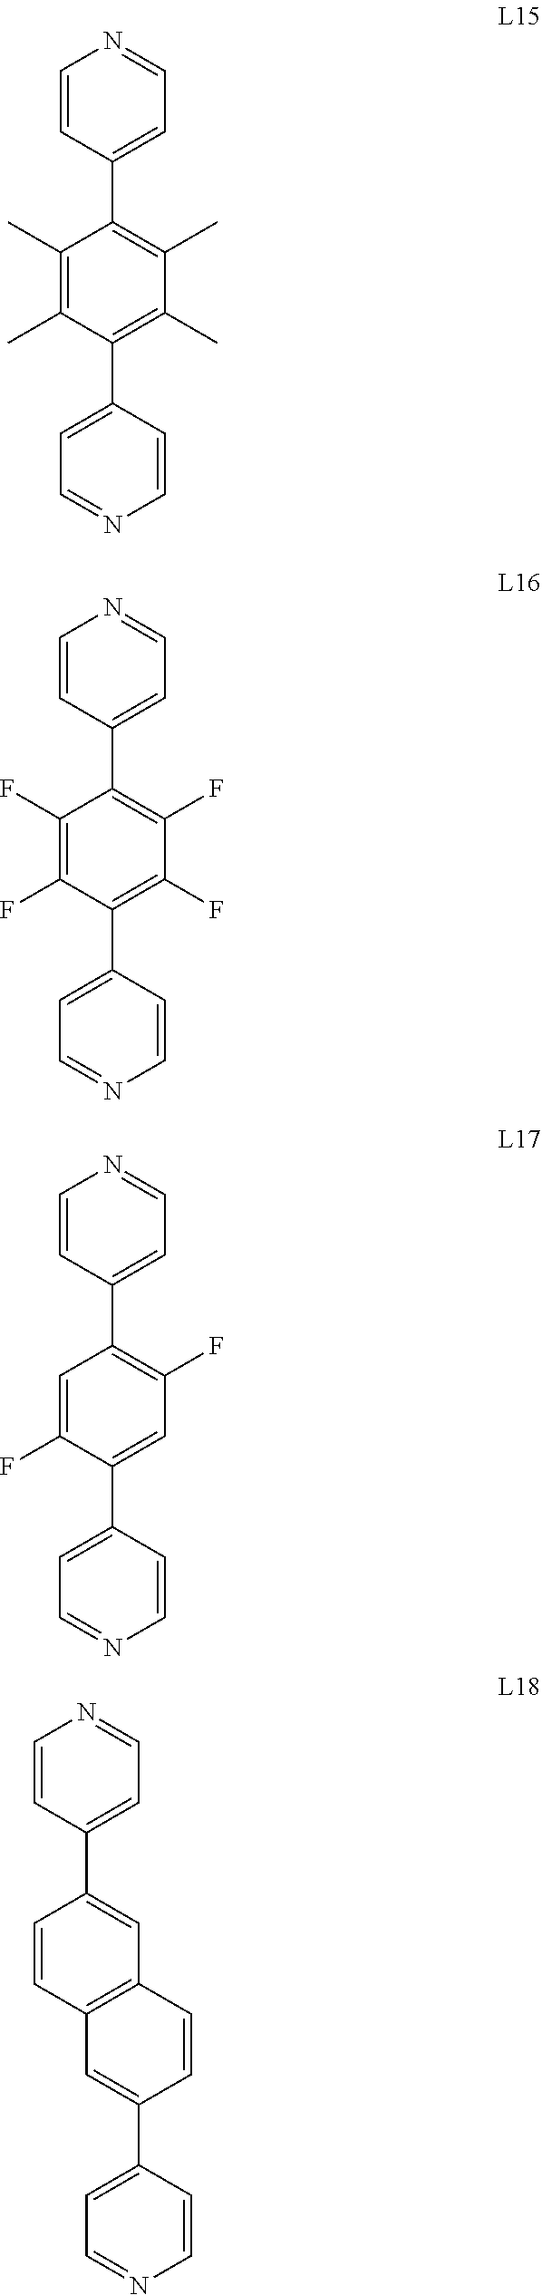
C1=CC(C2=C(C)C(C)=C(C3=CC=NC=C3)C(C)=C2C)=CC=N1.C1=CC(C2=C(F)C(F)=C(C3=CC=NC=C3)C(F)=C2F)=CC=N1.C1=CC(C2=C(F)C=C(C3=CC=NC=C3)C(F)=C2)=CC=N1.C1=CC(C2=CC3=C(C=C2)C=C(C2=CC=NC=C2)C=C3)=CC=N1
